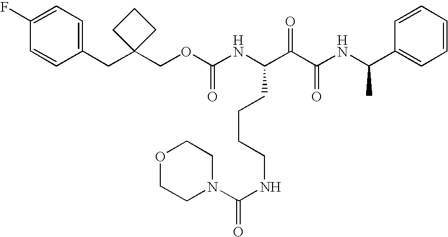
N(C(C(C(NC(C1=CC=CC=C1)C)=O)=O)CCCCNC(=O)N1CCOCC1)C(OCC1(CC2=CC=C(F)C=C2)CCC1)=O
